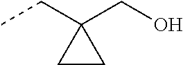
CCC1(CO)CC1
